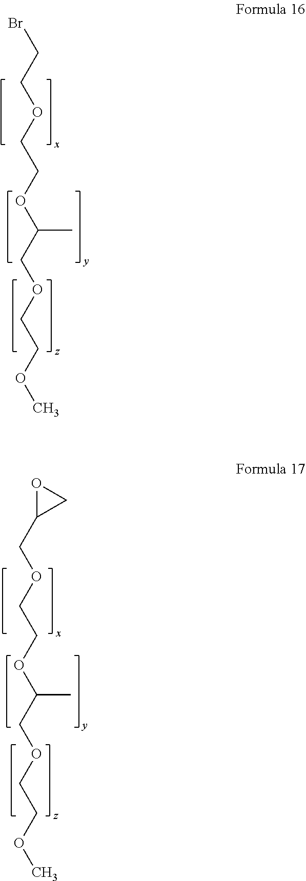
C(COCCOC(COCCOC)C)Br.C1(COCCOC(COCCOC)C)CO1
